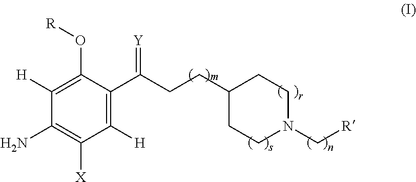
C1(C(CCC2CCN(C[R])CC2)=[Y])=C([H])C([X])=C(N)C([H])=C1O[R]
